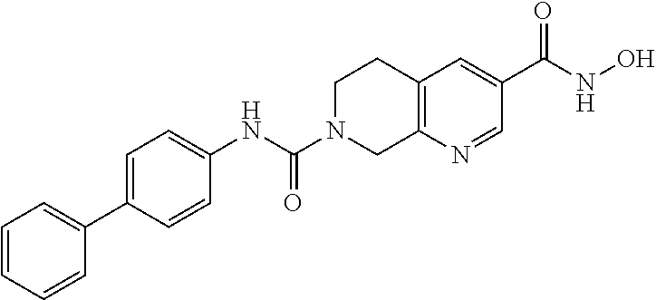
C12=C(N=CC(C(NO)=O)=C1)CN(C(NC1=CC=C(C3=CC=CC=C3)C=C1)=O)CC2
